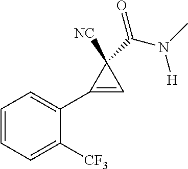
C1=CC=C(C2=CC2([NC])C(=O)N(C)[H])C([CF3])=C1
